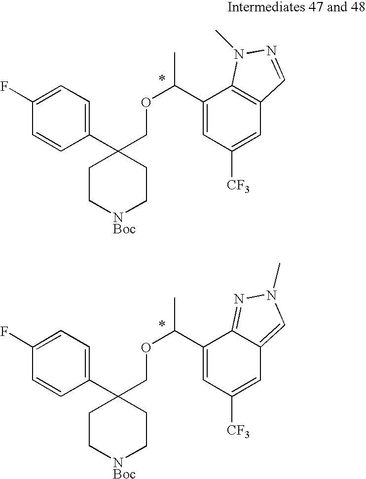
C1(C(OCC2(C3=CC=C(F)C=C3)CC[NBoc]CC2)C)=CC([CF3])=CC2=CN(C)N=C12.C1(C(OCC2(C3=CC=C(F)C=C3)CC[NBoc]CC2)C)=CC([CF3])=CC2=C1N(C)N=C2
